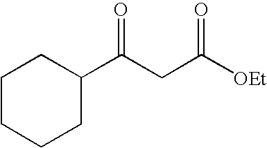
C1CCCC(C(=O)CC([OEt])=O)C1
